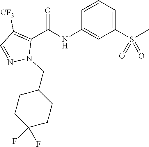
O=C(NC1=CC(S(C)(=O)=O)=CC=C1)C1=C([CF3])C=NN1CC1CCC(F)(F)CC1
